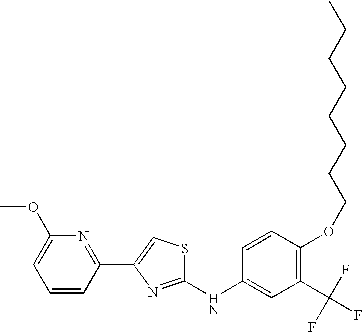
C1(NC2=CC(C(F)(F)F)=C(OCCCCCCCC)C=C2)=NC(C2=NC(OC)=CC=C2)=CS1
